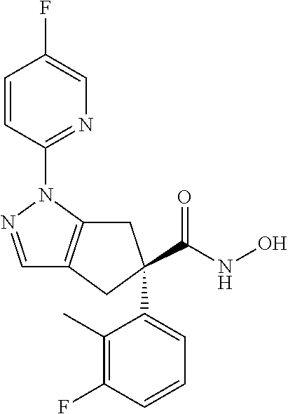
C1=NN(C2=NC=C(F)C=C2)C2=C1CC(C(NO)=O)(C1=CC=CC(F)=C1C)C2
